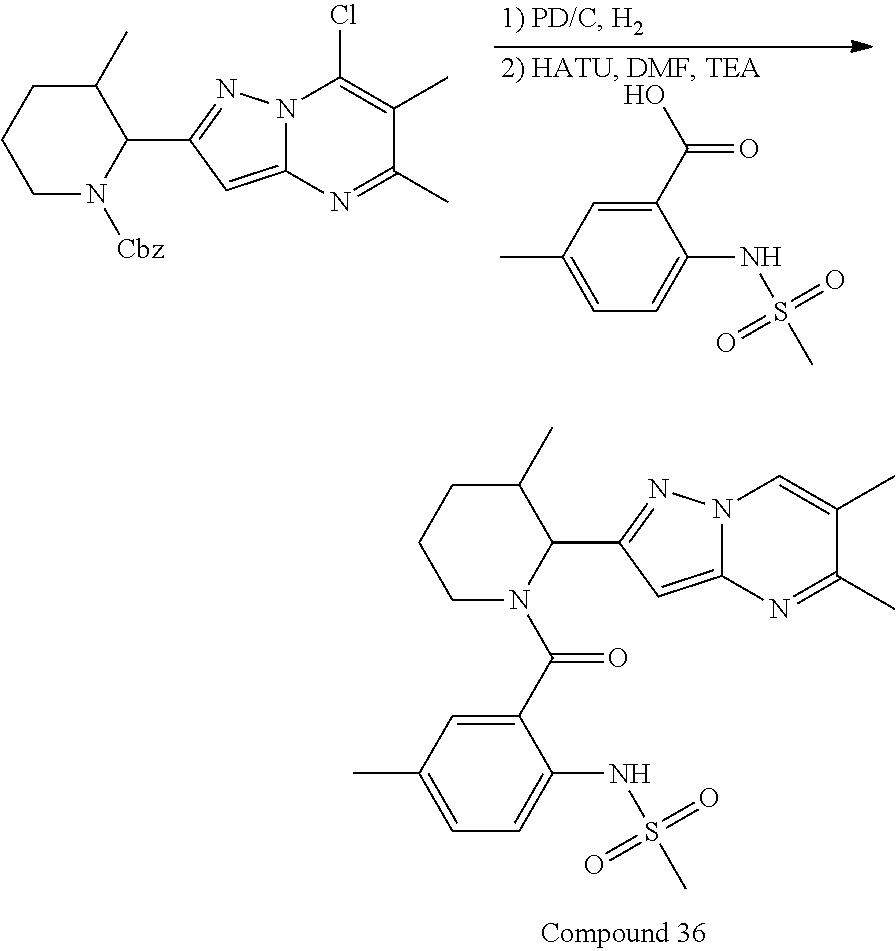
C1CC(C)C(C2=NN3C(=C2)N=C(C)C(C)=C3Cl)N([Cbz])C1.C1(C)=CC=C(NS(C)(=O)=O)C(C(O)=O)=C1.C1CC(C)C(C2=NN3C(=C2)N=C(C)C(C)=C3)N(C(C2=CC(C)=CC=C2NS(C)(=O)=O)=O)C1
